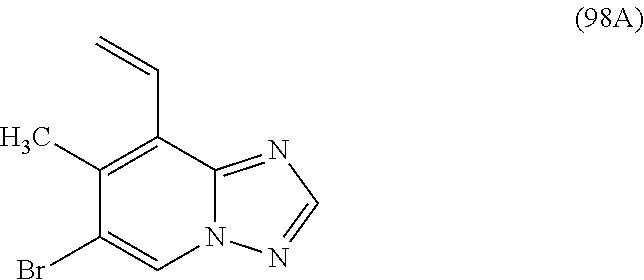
C1(C)=C(C=C)C2=NC=NN2C=C1Br
